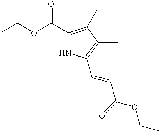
N1C(C(OCC)=O)=C(C)C(C)=C1C=CC(OCC)=O
